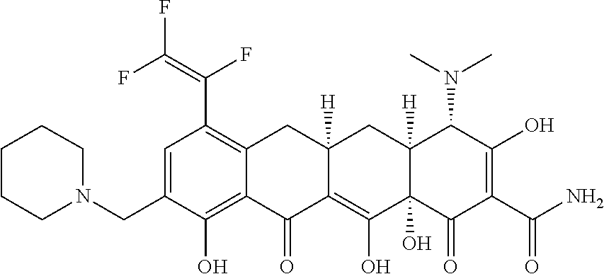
C1=C(CN2CCCCC2)C(O)=C2C(=C1C(=C(F)F)F)CC1([H])C(=C(O)C3(O)C([H])(C1)C(N(C)C)C(O)=C(C(N)=O)C3=O)C2=O
